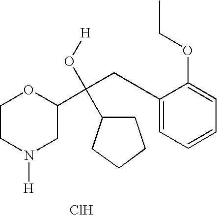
C1CN([H])CC(C(CC2=CC=CC=C2OCC)(C2CCCC2)O[H])O1.Cl
